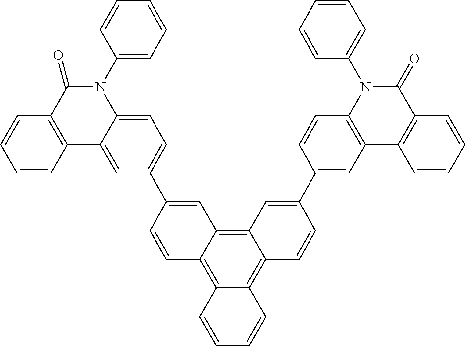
C12=C(N(C3=CC=CC=C3)C(=O)C3=C1C=CC=C3)C=CC(C1=CC3=C4C(=C5C(=C3C=C1)C=CC=C5)C=CC(C1=CC=C3C(=C1)C1=C(C(=O)N3C3=CC=CC=C3)C=CC=C1)=C4)=C2
